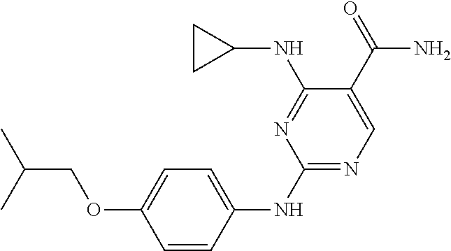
C1(NC2=CC=C(OCC(C)C)C=C2)=NC=C(C(=O)N)C(NC2CC2)=N1
